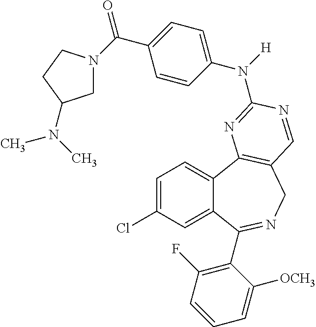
C1=C(Cl)C=C2C(=C1)C1=C(CN=C2C2=C(F)C=CC=C2[OCH3])C=NC(N(C2=CC=C(C(=O)N3CC(N(C)C)CC3)C=C2)[H])=N1
